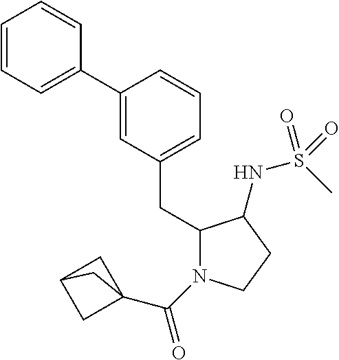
C1(C2=CC=CC=C2)=CC(CC2N(C(C34CC(C3)C4)=O)CCC2NS(C)(=O)=O)=CC=C1
